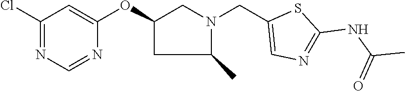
C1(OC2=CC(Cl)=NC=N2)CC(C)N(CC2=CN=C(NC(=O)C)S2)C1
